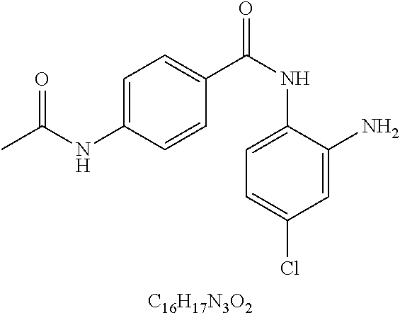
C1=C(NC(C)=O)C=CC(C(NC2=CC=C(Cl)C=C2N)=O)=C1.[C16H17N3O2]
